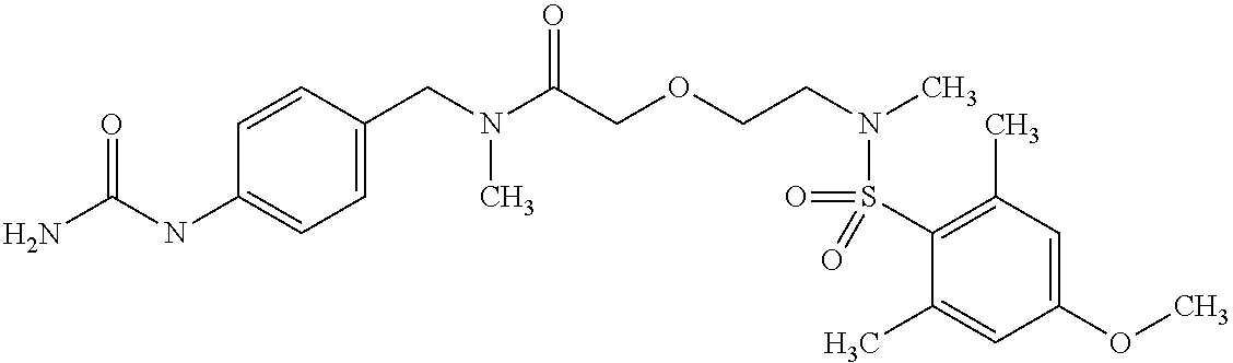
C1(CN(C(COCCN(C)S(C2=C(C)C=C(OC)C=C2C)(=O)=O)=O)C)=CC=C(NC(N)=O)C=C1
